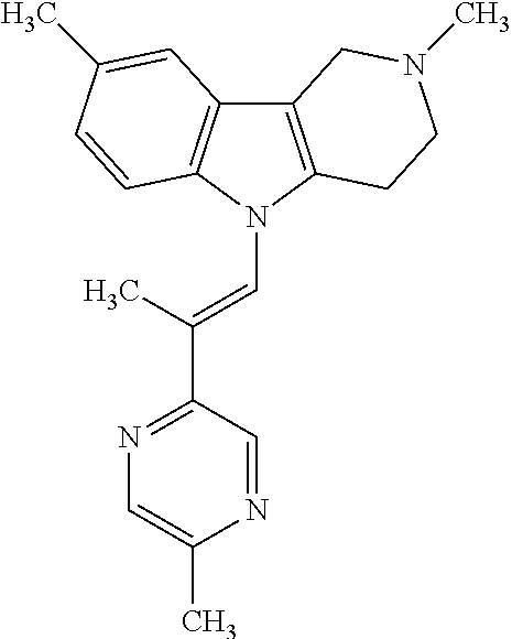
C12=C(N(C=C(C3=NC=C(C)N=C3)C)C3=C1C=C(C)C=C3)CCN(C)C2
